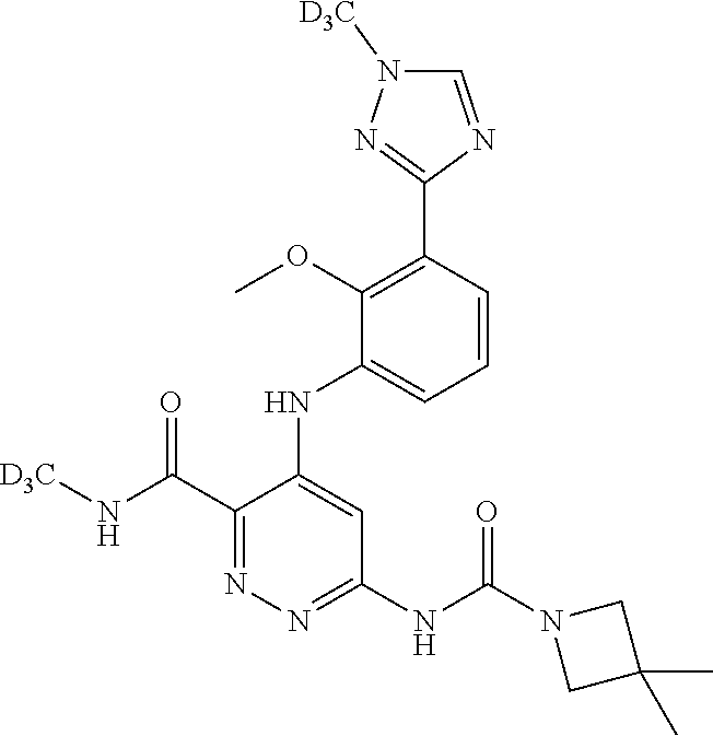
C1=CC(C2=NN([D3C])C=N2)=C(OC)C(NC2=CC(NC(=O)N3CC(C)(C)C3)=NN=C2C(=O)N[D3C])=C1
